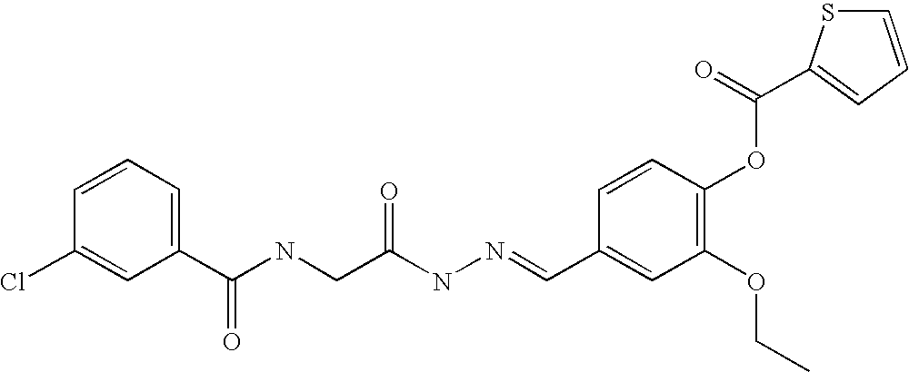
C1=CC=C(C(NCC(NN=CC2=CC(OCC)=C(OC(=O)C3=CC=CS3)C=C2)=O)=O)C=C1Cl
